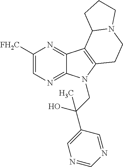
C1([FH2C])=CN=C2C(=N1)C1=C(N2CC(C2=CN=CN=C2)(O)C)CCN2C1CCC2
